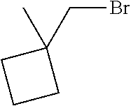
CC1(CBr)CCC1
